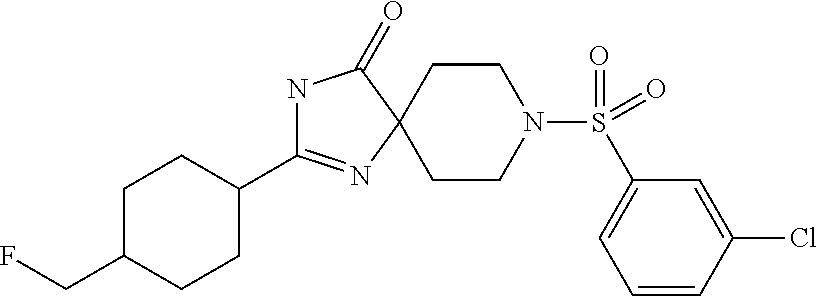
N1C(C2CCC(CF)CC2)=NC2(C1=O)CCN(S(=O)(=O)C1=CC=CC(Cl)=C1)CC2
